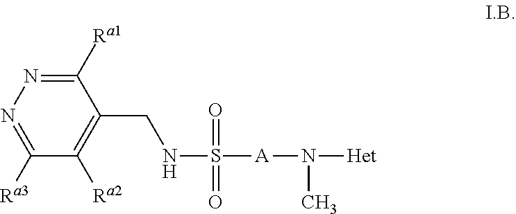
C1([Ra1])=NN=C([Ra3])C([Ra2])=C1CNS([A]N([Het])C)(=O)=O
